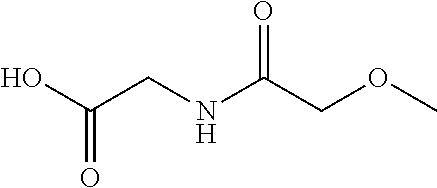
OC(CNC(COC)=O)=O
